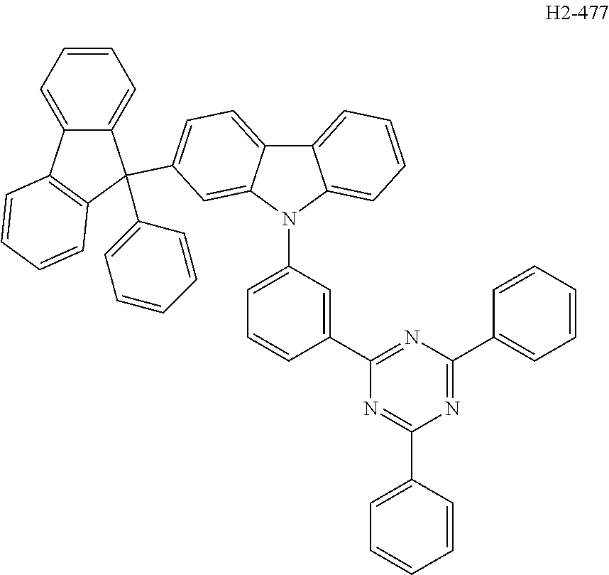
C1=C(C2=NC(C3=CC=CC=C3)=NC(C3=CC=CC=C3)=N2)C=CC=C1N1C2=CC(C3(C4=CC=CC=C4)C4=CC=CC=C4C4=C3C=CC=C4)=CC=C2C2=CC=CC=C21
